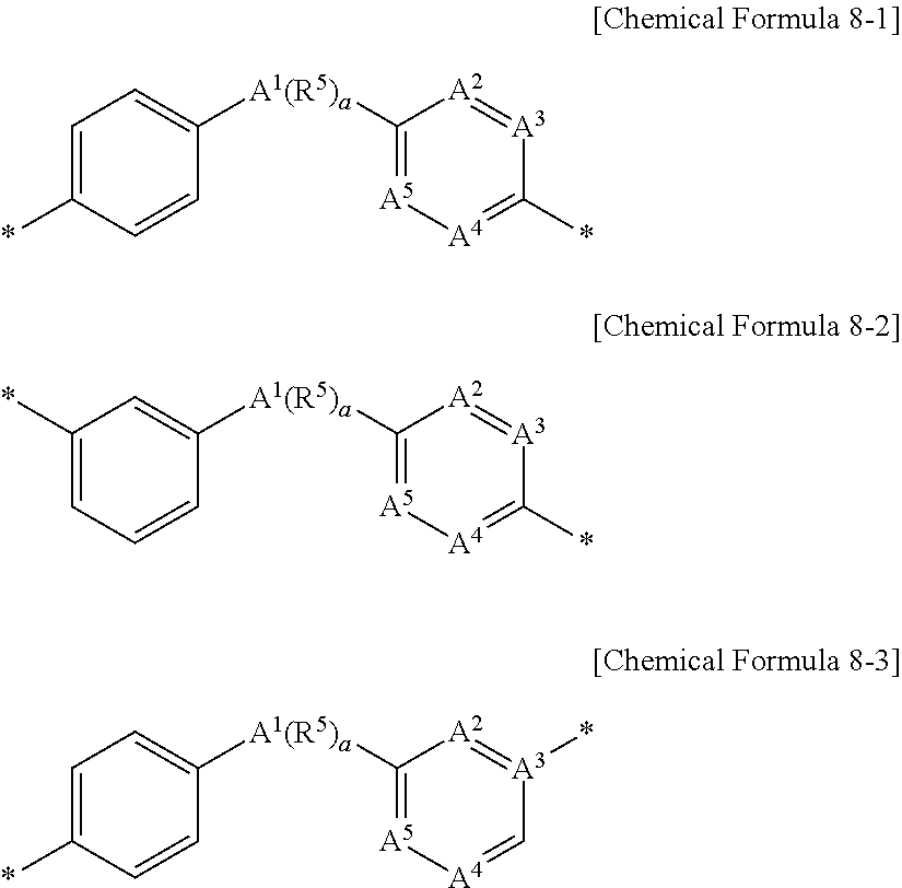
C1=CC([A1(R5)a]C2=[A5][A4]=C(*)[A3]=[A2]2)=CC=C1*.C1=CC([A1(R5)a]C2=[A5][A4]=C(*)[A3]=[A2]2)=CC(*)=C1.C1=CC([A1(R5)a]C2=[A5][A4]=C[A3](*)=[A2]2)=CC=C1*
